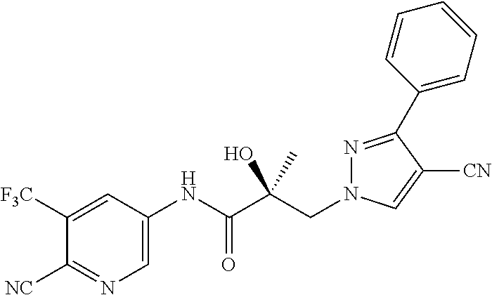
C(C(C(NC1=CN=C([NC])C([F3C])=C1)=O)(C)O)N1N=C(C2=CC=CC=C2)C([CN])=C1
